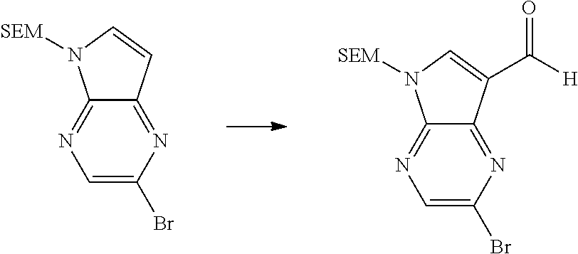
C1=C(Br)N=C2C(=N1)N([SEM])C=C2.C1=C(Br)N=C2C(=N1)N([SEM])C=C2C([H])=O
